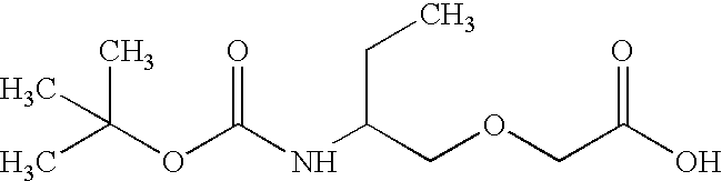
CC(OC(NC(COCC(O)=O)CC)=O)(C)C
